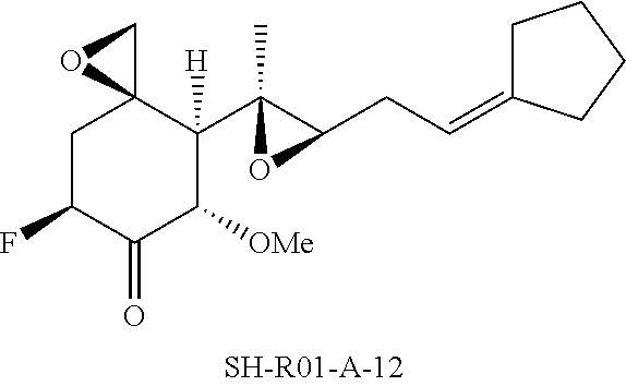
C1C(F)C(=O)C([OMe])C(C2(C)C(CC=C3CCCC3)O2)([H])C12CO2
